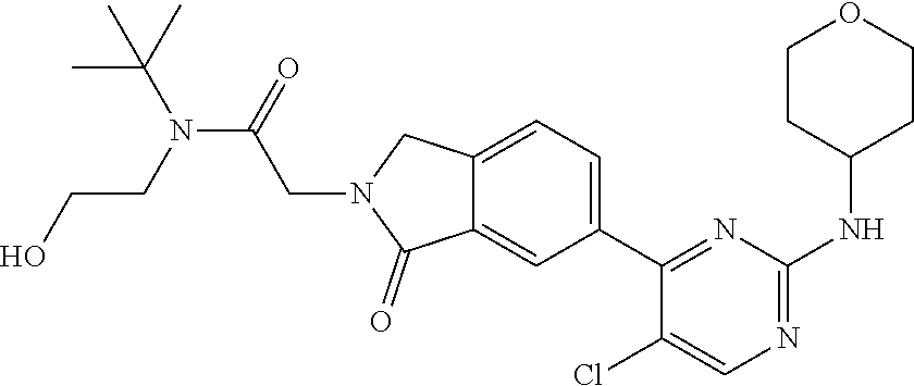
C1(C2=CC=C3C(=C2)C(=O)N(CC(N(CCO)C(C)(C)C)=O)C3)=NC(NC2CCOCC2)=NC=C1Cl
